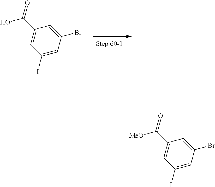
C1(I)=CC(Br)=CC(C(O)=O)=C1.C1(I)=CC(Br)=CC(C([MeO])=O)=C1
